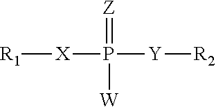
[X](P(=[Z])([W])[Y][R2])[R1]
